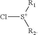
Cl[S+]([R1])[R2]
